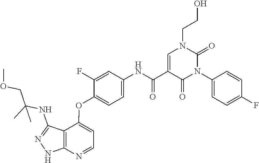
OCCN1C=C(C(NC2=CC=C(OC3=CC=NC4=C3C(NC(COC)(C)C)=NN4)C(F)=C2)=O)C(=O)N(C2=CC=C(F)C=C2)C1=O
